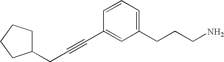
C1(CCCN)=CC=CC(C#CCC2CCCC2)=C1
